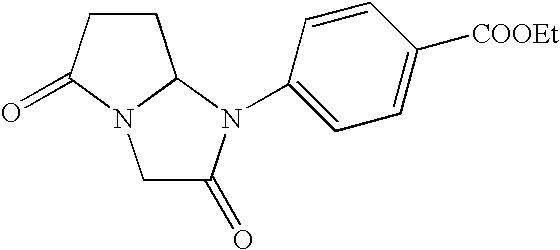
C1C(=O)N(C2=CC=C([COOEt])C=C2)C2N1C(=O)CC2
